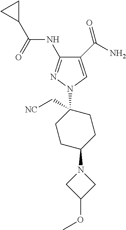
C1(C(N)=O)=CN(C2(C[NC])CCC(N3CC(OC)C3)CC2)N=C1NC(C1CC1)=O
